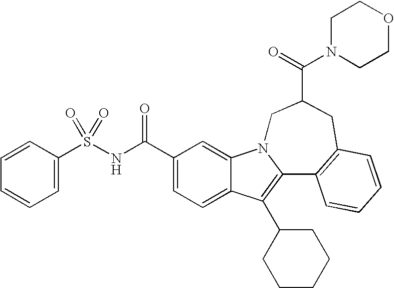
C1(C(NS(=O)(=O)C2=CC=CC=C2)=O)=CC=C2C(=C1)N1C(=C2C2CCCCC2)C2=C(CC(C(=O)N3CCOCC3)C1)C=CC=C2
